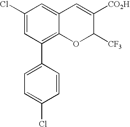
C1(Cl)=CC(C2=CC=C(Cl)C=C2)=C2C(=C1)C=C([CO2H])C([CF3])O2
